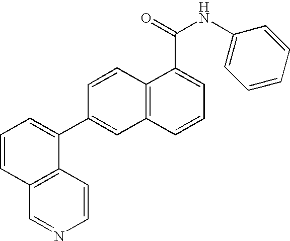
C12=C(C=CN=C1)C(C1=CC3=C(C=C1)C(C(=O)NC1=CC=CC=C1)=CC=C3)=CC=C2
